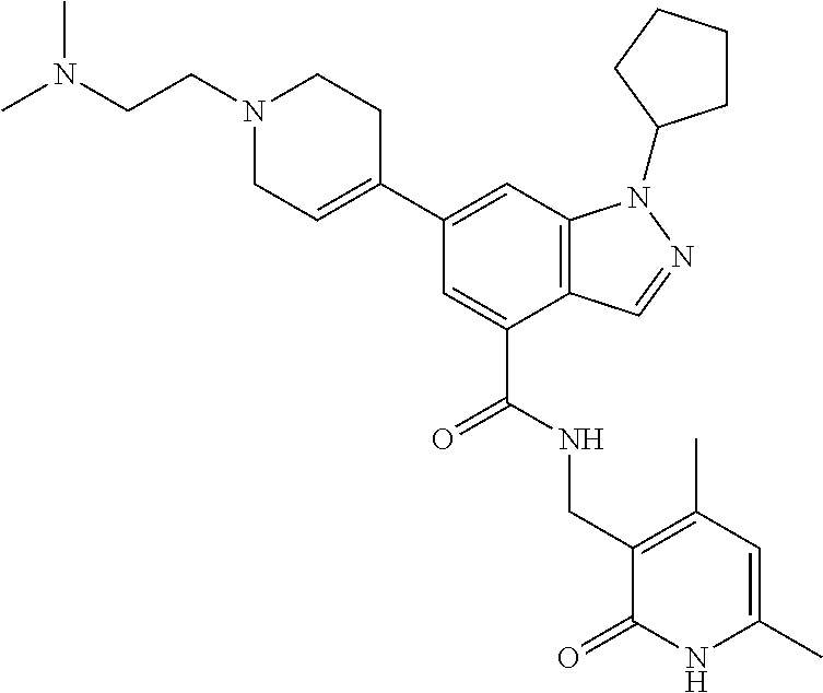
C12=C(C=C(C3=CCN(CCN(C)C)CC3)C=C1C(NCC1=C(C)C=C(C)NC1=O)=O)N(C1CCCC1)N=C2
